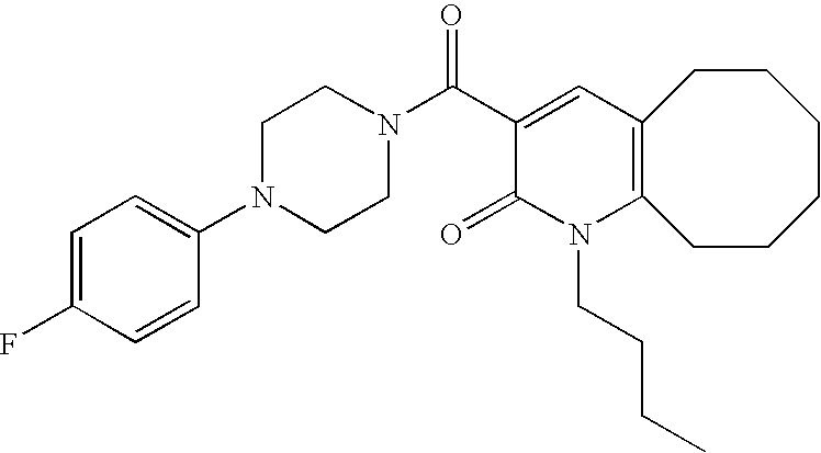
C1=C(F)C=CC(N2CCN(C(C3=CC4=C(N(CCCC)C3=O)CCCCCC4)=O)CC2)=C1
